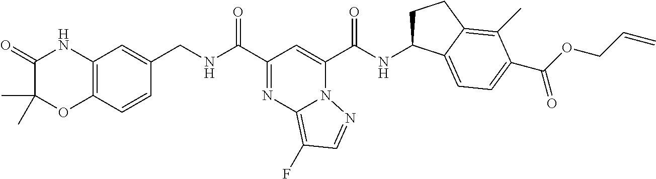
C12=C(C=CC(CNC(C3=NC4=C(F)C=NN4C(C(NC4CCC5=C(C)C(C(OCC=C)=O)=CC=C45)=O)=C3)=O)=C1)OC(C)(C)C(=O)N2
